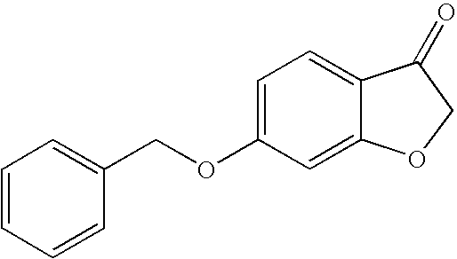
C1=CC=CC(COC2=CC=C3C(=C2)OCC3=O)=C1
